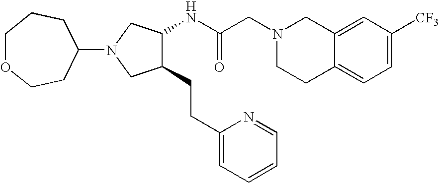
C12=CC([CF3])=CC=C1CCN(CC(NC1C(CCC3=CC=CC=N3)CN(C3CCOCCC3)C1)=O)C2
